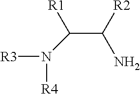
C(C(N)[R2])([R1])N([R3])[R4]
